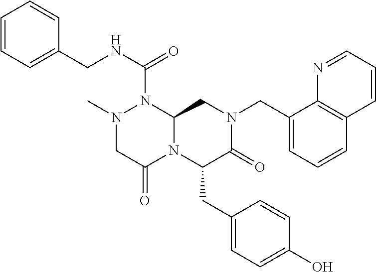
N(C(=O)N1N(C)CC(=O)N2C1CN(CC1=CC=CC3=C1N=CC=C3)C(=O)C2CC1=CC=C(O)C=C1)CC1=CC=CC=C1
